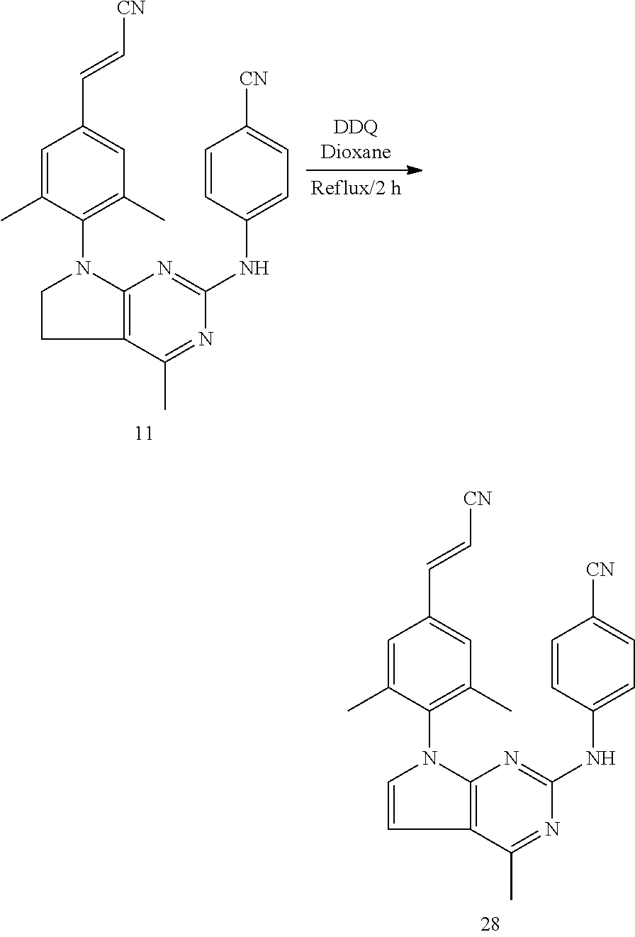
C12=C(C(C)=NC(NC3=CC=C([CN])C=C3)=N1)CCN2C1=C(C)C=C(C=C[CN])C=C1C.C12=C(C(C)=NC(NC3=CC=C([CN])C=C3)=N1)C=CN2C1=C(C)C=C(C=C[CN])C=C1C
